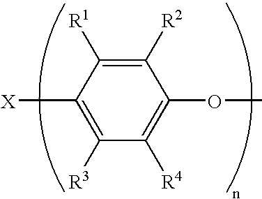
C1([R2])=C([R1])C([X])=C([R3])C([R4])=C1OC
